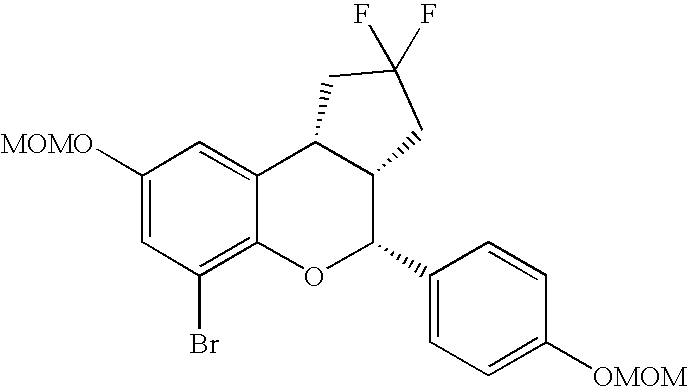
C1([MOMO])=CC(Br)=C2C(=C1)C1C(C(C3=CC=C([OMOM])C=C3)O2)CC(F)(F)C1
